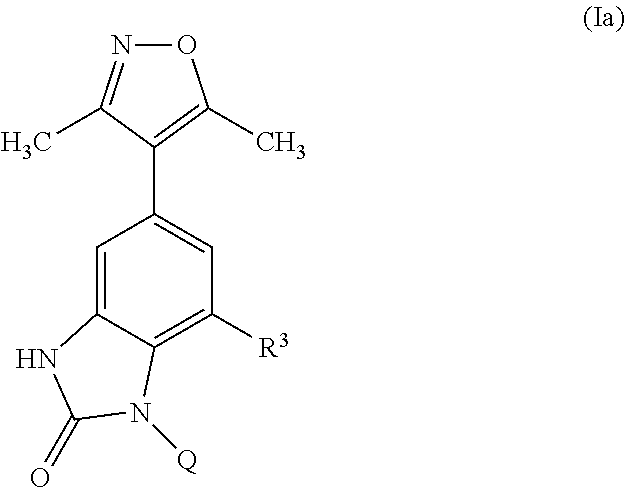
C1=C2C(=C([R3])C=C1C1=C(C)ON=C1C)N([Q])C(=O)N2
